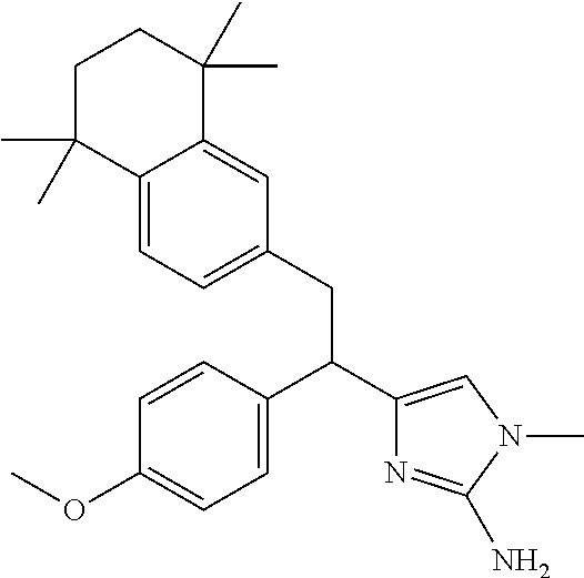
C1=CC(C(C2=CN(C)C(N)=N2)CC2=CC=C3C(=C2)C(C)(C)CCC3(C)C)=CC=C1OC
